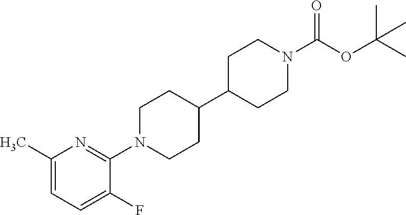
C1(C)=CC=C(F)C(N2CCC(C3CCN(C(OC(C)(C)C)=O)CC3)CC2)=N1
